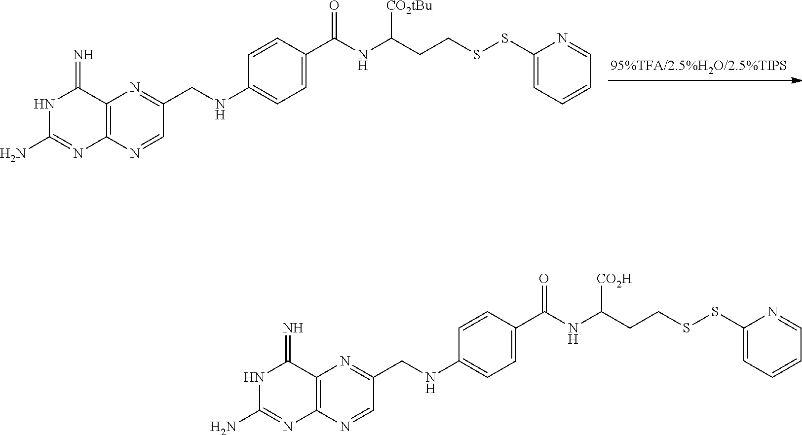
C1(C(=O)NC([CO2tBu])CCSSC2=CC=CC=N2)=CC=C(NCC2=NC3=C(N=C2)N=C(N)NC3=N)C=C1.C1(C(=O)NC([CO2H])CCSSC2=CC=CC=N2)=CC=C(NCC2=NC3=C(N=C2)N=C(N)NC3=N)C=C1
